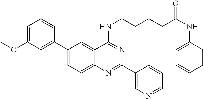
C1(C2=CC(OC)=CC=C2)=CC=C2C(=C1)C(NCCCCC(NC1=CC=CC=C1)=O)=NC(C1=CN=CC=C1)=N2
